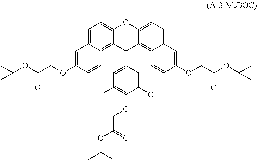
C1=C2C(=C3C(=C1)OC1=CC=C4C(=C1C3C1=CC(I)=C(OCC(OC(C)(C)C)=O)C(OC)=C1)C=CC(OCC(OC(C)(C)C)=O)=C4)C=CC(OCC(OC(C)(C)C)=O)=C2
